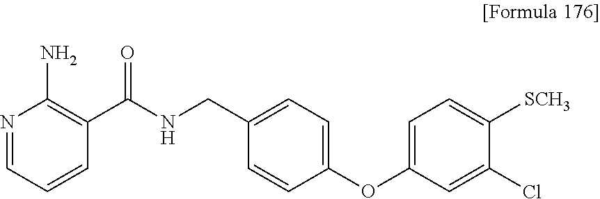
N1=CC=CC(C(NCC2=CC=C(OC3=CC=C([SCH3])C(Cl)=C3)C=C2)=O)=C1N
